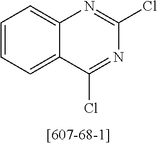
C1=CC=C2C(=C1)N=C(Cl)N=C2Cl
